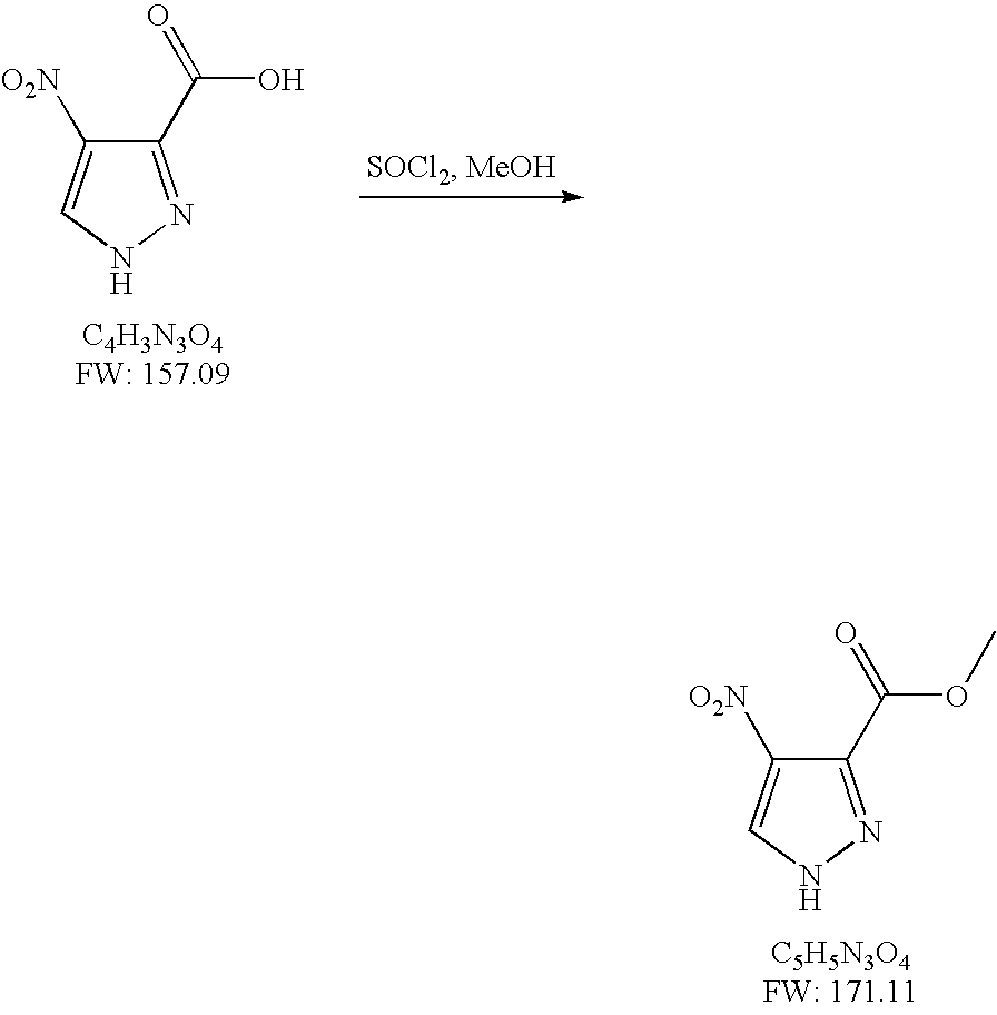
C1(C(=O)OC)=NNC=C1[O2N].C1(C(=O)O)=NNC=C1[O2N]
